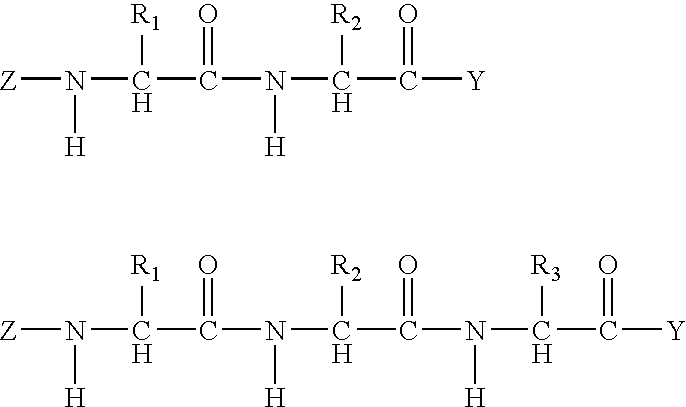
[Z]N([H])C([R1])C(=O)N([H])C([R2])C(=O)[Y].[Z]N([H])C([R1])C(=O)N([H])C([R2])C(=O)N([H])C([R3])C(=O)[Y]
